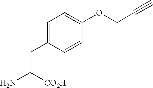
C1=CC(OCC#C)=CC=C1CC(N)[CO2H]
